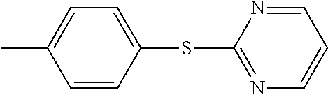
CC1=CC=C(SC2=NC=CC=N2)C=C1
